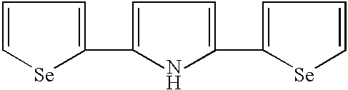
C1=C[Se]C(C2=CC=C(C3=CC=C[Se]3)N2)=C1
